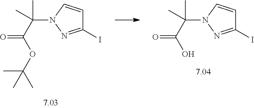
C1(I)=NN(C(C(=O)O)(C)C)C=C1.C1(I)=NN(C(C(=O)OC(C)(C)C)(C)C)C=C1
